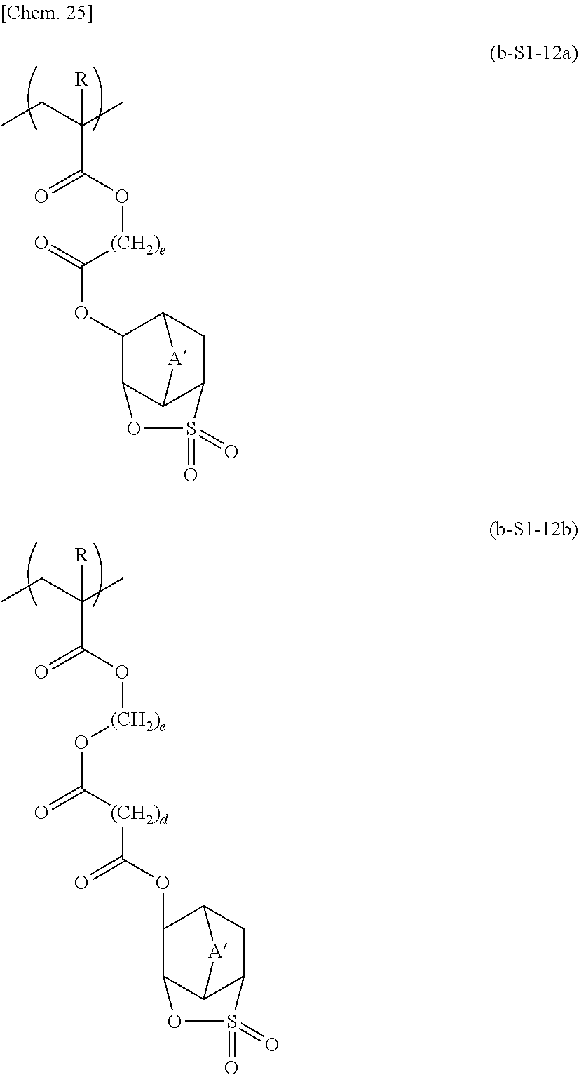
CCC(C)(C(O[(CH2)e]C(OC1C2C3C(CC1[A]3)S(=O)(=O)O2)=O)=O)[R].CCC(C)(C(O[(CH2)e]OC([(CH2)d]C(OC1C2C3C(CC1[A]3)S(=O)(=O)O2)=O)=O)=O)[R]
